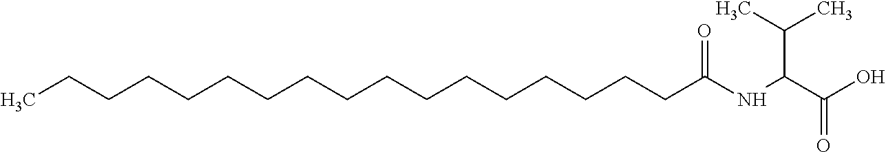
C(CCCCCCCC(NC(C(O)=O)C(C)C)=O)CCCCCCCCC
